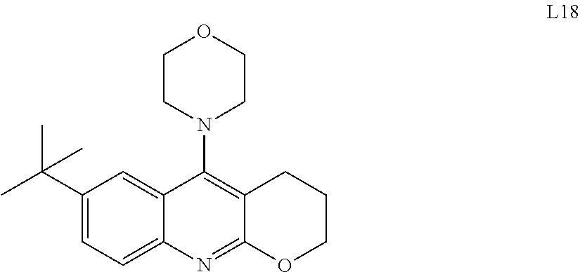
C1(C(C)(C)C)=CC=C2C(=C1)C(N1CCOCC1)=C1C(=N2)OCCC1
